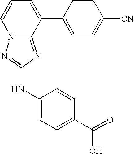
C1=CC=C(C2=CC=C([CN])C=C2)C2=NC(NC3=CC=C(C(=O)O)C=C3)=NN12
